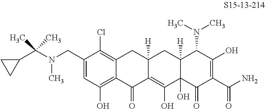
C1(CN(C(C2CC2)(C)C)C)=CC(O)=C2C(=C1Cl)CC1([H])C(=C(O)C3(O)C([H])(C1)C(N(C)C)C(O)=C(C(N)=O)C3=O)C2=O
